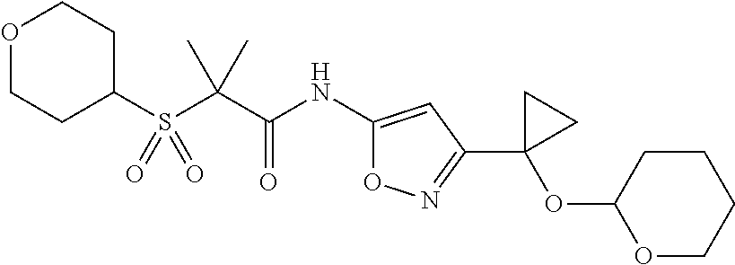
C1(S(C(C(NC2=CC(C3(OC4OCCCC4)CC3)=NO2)=O)(C)C)(=O)=O)CCOCC1
